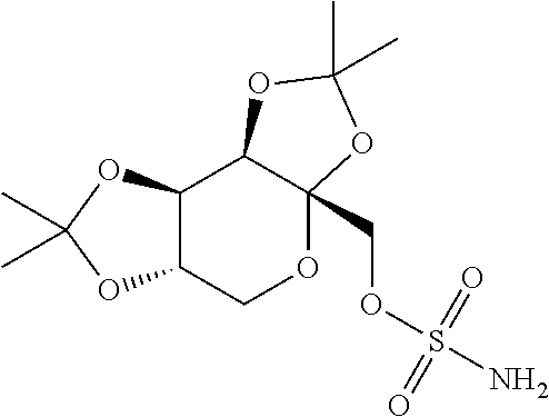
C12C(COC3(COS(=O)(=O)N)C1OC(C)(C)O3)OC(C)(C)O2
